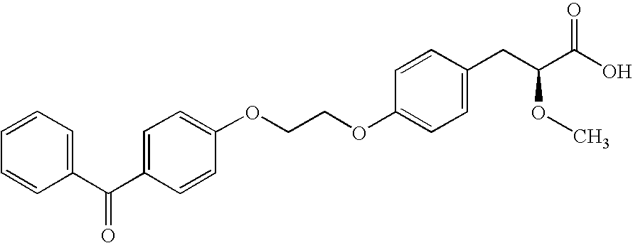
O(C1=CC=C(CC(C(O)=O)OC)C=C1)CCOC1=CC=C(C(C2=CC=CC=C2)=O)C=C1
